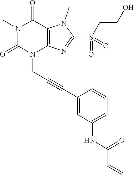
N1(C)C(=O)N(CC#CC2=CC(NC(C=C)=O)=CC=C2)C2=C(C1=O)N(C)C(S(CCO)(=O)=O)=N2
